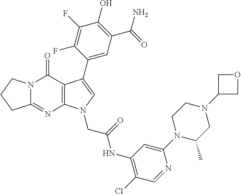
C12=NC3=C(C(=O)N1CCC2)C(C1=CC(C(=O)N)=C(O)C(F)=C1F)=CN3CC(=O)NC1=C(Cl)C=NC(N2C(C)CN(C3COC3)CC2)=C1
